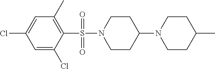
C1=C(Cl)C=C(Cl)C(S(N2CCC(N3CCC(C)CC3)CC2)(=O)=O)=C1C
